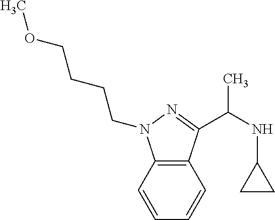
C12=C(C(C(NC3CC3)C)=NN1CCCCOC)C=CC=C2
